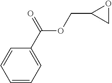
C1=CC=C(C(=O)OCC2CO2)C=C1
